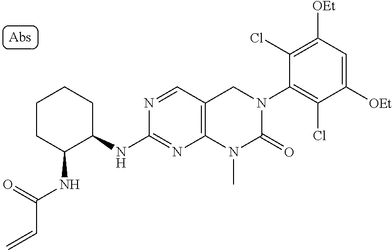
N(C(=O)C=C)C1CCCCC1NC1=NC2=C(C=N1)CN(C1=C(Cl)C([OEt])=CC([OEt])=C1Cl)C(=O)N2C
